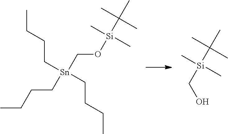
CCCC[Sn](CCCC)(CCCC)CO[Si](C(C)(C)C)(C)C.C([Si](C(C)(C)C)(C)C)O
